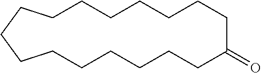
C1CCCCCCC(=O)CCCCCCCCC1
